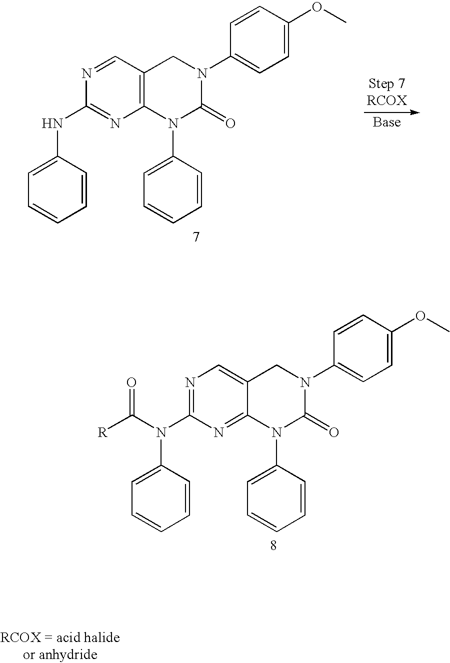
N1=CC2=C(N=C1NC1=CC=CC=C1)N(C1=CC=CC=C1)C(=O)N(C1=CC=C(OC)C=C1)C2.N1=C(N(C2=CC=CC=C2)C(=O)[R])N=C2C(=C1)CN(C1=CC=C(OC)C=C1)C(=O)N2C1=CC=CC=C1
